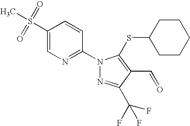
C1(S(=O)(=O)C)=CN=C(N2N=C(C(F)(F)F)C(C=O)=C2SC2CCCCC2)C=C1
